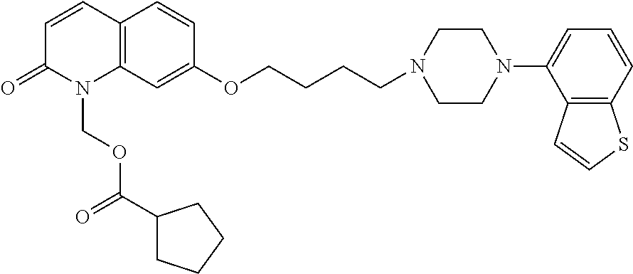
C12=C(C=C(OCCCCN3CCN(C4=CC=CC5=C4C=CS5)CC3)C=C1)N(COC(=O)C1CCCC1)C(=O)C=C2
